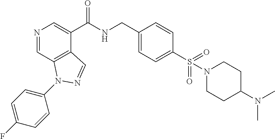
N1=CC2=C(C(C(NCC3=CC=C(S(N4CCC(N(C)C)CC4)(=O)=O)C=C3)=O)=C1)C=NN2C1=CC=C(F)C=C1
